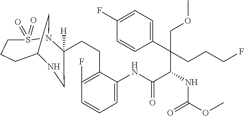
C(CC1=C(F)C=CC=C1NC(C(C(C1=CC=C(F)C=C1)(CCCF)COC)NC(OC)=O)=O)C1([H])N2S(=O)(=O)CCCC(C2)NC1
